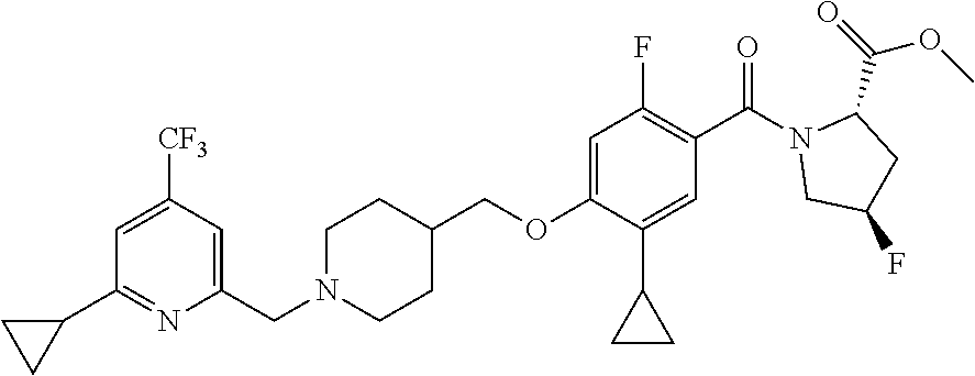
N1(CC2=CC([CF3])=CC(C3CC3)=N2)CCC(COC2=CC(F)=C(C(=O)N3CC(F)CC3C(OC)=O)C=C2C2CC2)CC1
